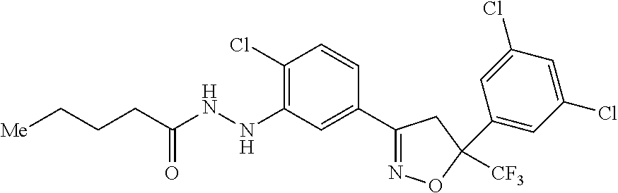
C(CC(NNC1=C(Cl)C=CC(C2=NOC([CF3])(C3=CC(Cl)=CC(Cl)=C3)C2)=C1)=O)C[Me]
